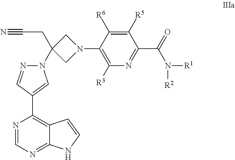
N1=CN=C2C(=C1C1=CN(C3(CC#N)CN(C4=C([R3])N=C(C(=O)N([R2])[R1])C([R5])=C4[R6])C3)N=C1)C=CN2
